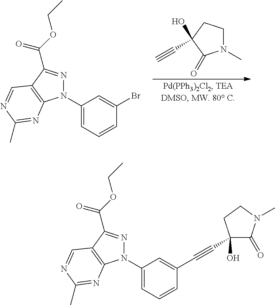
N1(C2=CC=CC(Br)=C2)N=C(C(OCC)=O)C2=C1N=C(C)N=C2.N1(C)CCC(O)(C#C)C1=O.N1(C2=CC=CC(C#CC3(O)C(=O)N(C)CC3)=C2)N=C(C(OCC)=O)C2=C1N=C(C)N=C2
